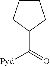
C1(C(=O)[Pyd])CCCC1
